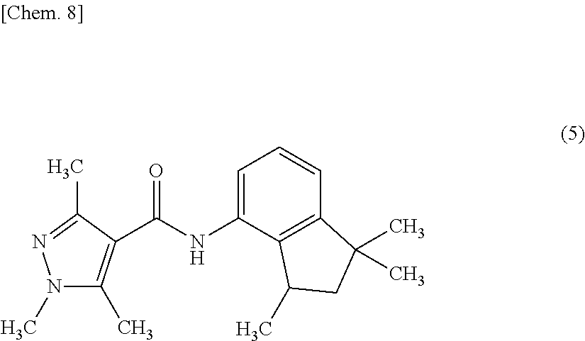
C12=C(C=CC=C1NC(C1=C(C)N(C)N=C1C)=O)C(C)(C)CC2C
